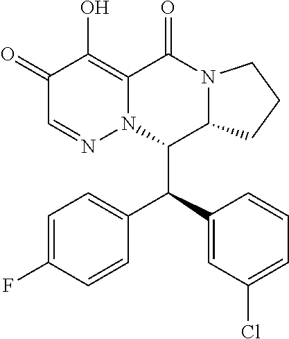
C1=C(F)C=CC(C(C2=CC(Cl)=CC=C2)C2C3N(C(=O)C4=C(O)C(=O)C=NN24)CCC3)=C1
